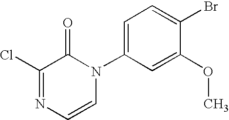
C1=C(N2C(=O)C(Cl)=NC=C2)C=C(OC)C(Br)=C1
